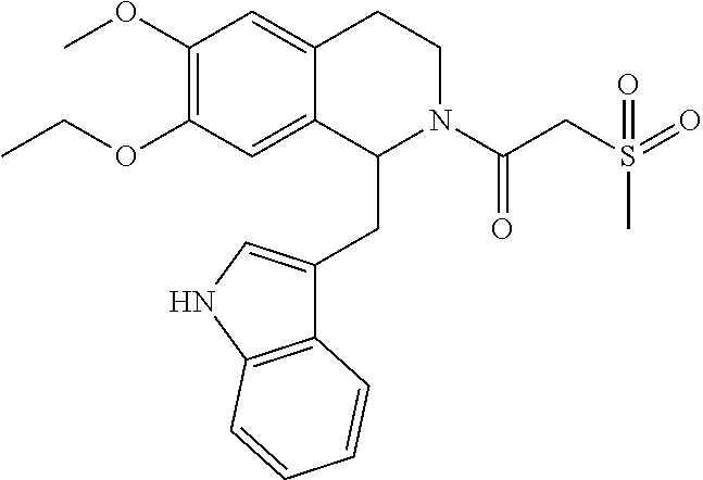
C(OC1=C(OC)C=C2C(=C1)C(CC1=CNC3=C1C=CC=C3)N(C(CS(=O)(=O)C)=O)CC2)C
